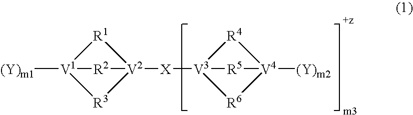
[(Y)m1][V1]12[R2][V2]([X][V3]34[R5][V4]([(Y)m2])([R4]3)[R6]4)([R1]1)[R3]2
